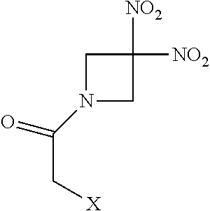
N1(C(C[X])=O)CC([NO2])([NO2])C1
